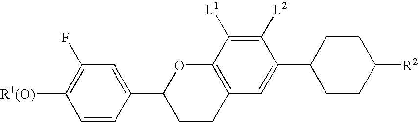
C1CC2=C(OC1C1=CC(F)=C([R1(O)])C=C1)C([L1])=C([L2])C(C1CCC([R2])CC1)=C2
